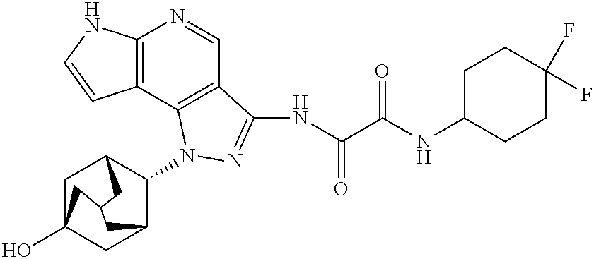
C12=C(C3=C(C=N1)C(NC(C(NC1CCC(F)(F)CC1)=O)=O)=NN3C1C3CC4(O)CC1CC(C4)C3)C=CN2
